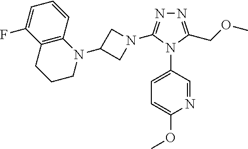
N1=C(COC)N(C2=CC=C(OC)N=C2)C(N2CC(N3C4=C(CCC3)C(F)=CC=C4)C2)=N1
